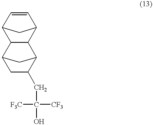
C12CC(CC([CF3])([F3C])O)C(C1)C1C2C2C=CC1C2
